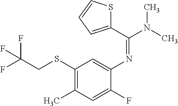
N(C1=CC(SCC(F)(F)F)=C(C)C=C1F)=C(N(C)C)C1=CC=CS1
